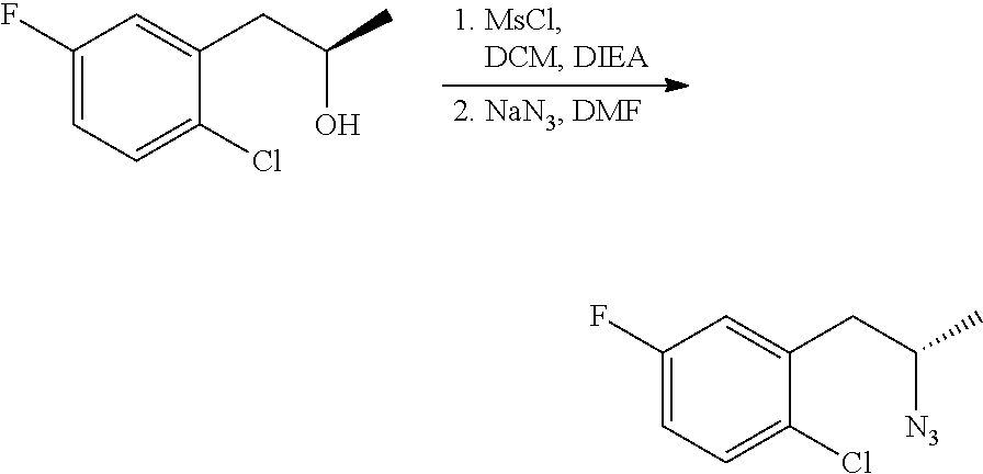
C1(F)=CC=C(Cl)C(CC(C)O)=C1.C1(F)=CC=C(Cl)C(CC(C)[N3])=C1
